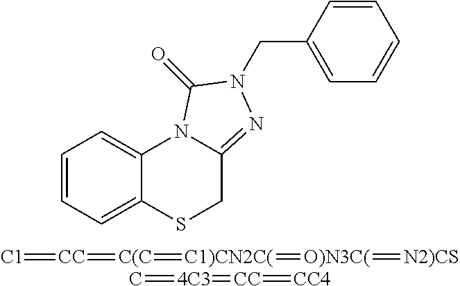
C1=CC=C2C(=C1)N1C(=NN(CC3=CC=CC=C3)C1=O)CS2.[C1]=[CC]=[C(C]=[C1)CN2C(]=[O)N3C(]=[N2)CS].C=[4C3]=[CC]=[CC4]
